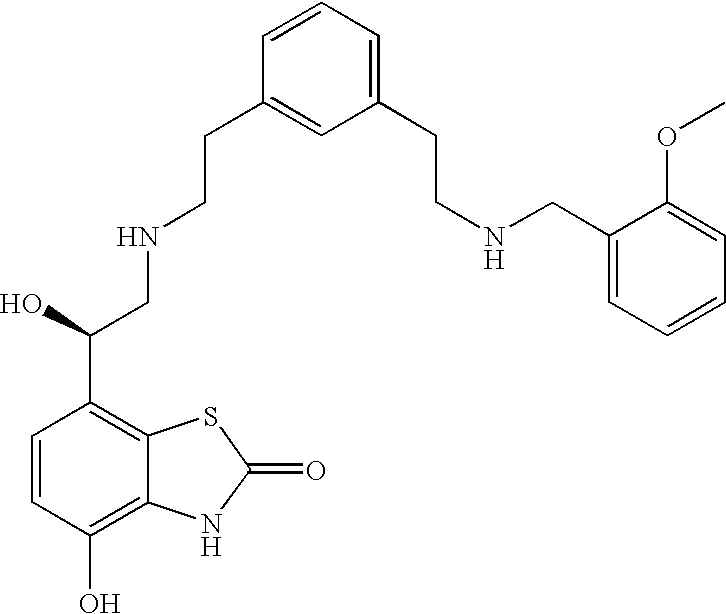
C12=C(O)C=CC(C(O)CNCCC3=CC(CCNCC4=CC=CC=C4OC)=CC=C3)=C1SC(=O)N2
